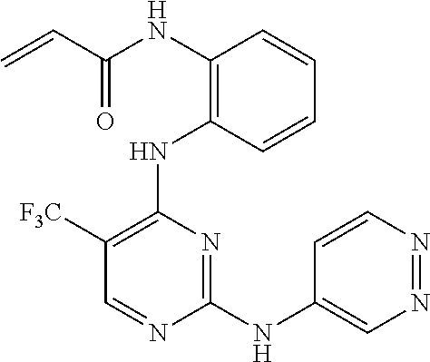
N(C1=C(NC2=C([F3C])C=NC(NC3=CN=NC=C3)=N2)C=CC=C1)C(C=C)=O
